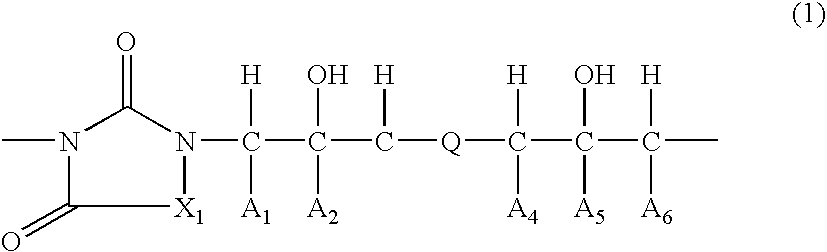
[X1]1N(C(C(C([Q]C(C(C(C)([H])[A6])([A5])O)([A4])[H])[H])(O)[A2])([H])[A1])C(=O)N(C)C1=O
